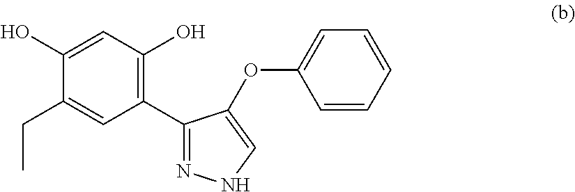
C1=C(O)C(CC)=CC(C2=NNC=C2OC2=CC=CC=C2)=C1O
